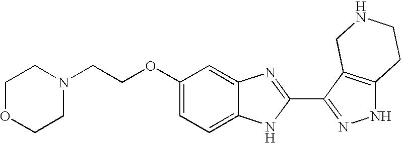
C1(OCCN2CCOCC2)=CC=C2C(=C1)N=C(C1=NNC3=C1CNCC3)N2
